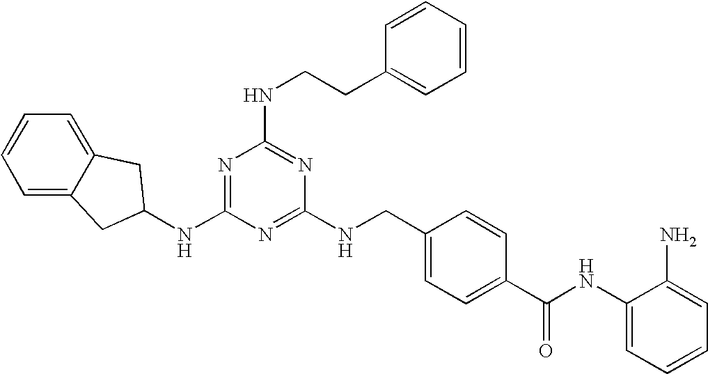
C1(NCC2=CC=C(C(NC3=CC=CC=C3N)=O)C=C2)=NC(NC2CC3=CC=CC=C3C2)=NC(NCCC2=CC=CC=C2)=N1
